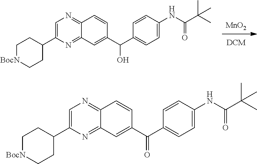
[MnO2].C1=C(C2CC[BocN]CC2)N=C2C(=N1)C=CC(C(C1=CC=C(NC(C(C)(C)C)=O)C=C1)O)=C2.C1=C(C2CC[BocN]CC2)N=C2C(=N1)C=CC(C(C1=CC=C(NC(C(C)(C)C)=O)C=C1)=O)=C2
